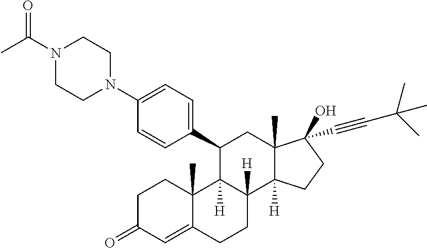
C1(C2C3([H])C([H])(C4([H])C(C)(C2)C(O)(C#CC(C)(C)C)CC4)CCC2=CC(=O)CCC32C)=CC=C(N2CCN(C(C)=O)CC2)C=C1
